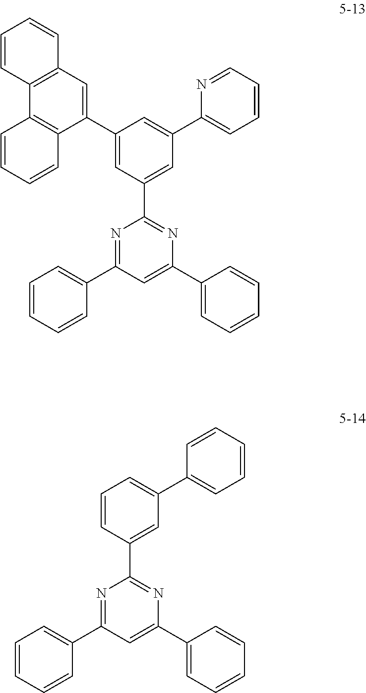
N1=C(C2=CC=CC=C2)C=C(C2=CC=CC=C2)N=C1C1=CC(C2=CC=CC=N2)=CC(C2=CC3=C(C4=C2C=CC=C4)C=CC=C3)=C1.N1=C(C2=CC=CC=C2)C=C(C2=CC=CC=C2)N=C1C1=CC(C2=CC=CC=C2)=CC=C1
